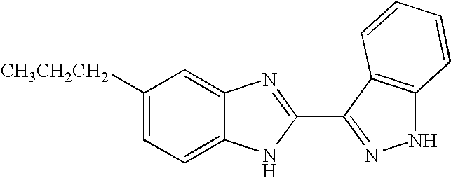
C1([CH3CH2CH2])=CC=C2C(=C1)N=C(C1=NNC3=C1C=CC=C3)N2
